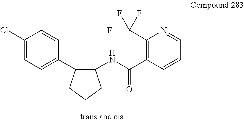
C1(Cl)=CC=C(C2C(NC(=O)C3=C(C(F)(F)F)N=CC=C3)CCC2)C=C1
